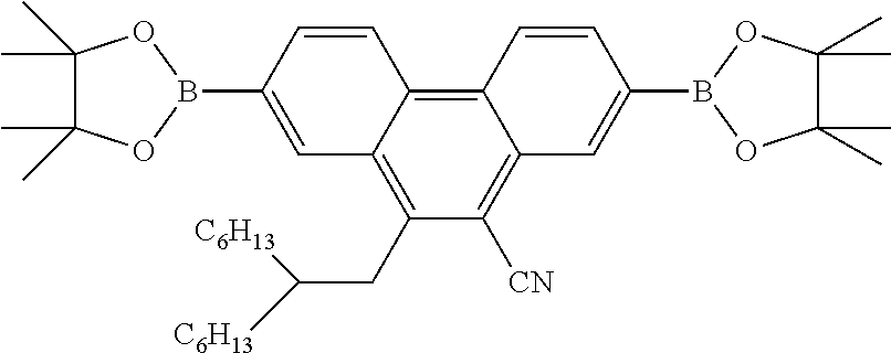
C12=C3C(=C([CN])C(CC([C6H13])[C6H13])=C1C=C(B1OC(C)(C)C(C)(C)O1)C=C2)C=C(B1OC(C)(C)C(C)(C)O1)C=C3
